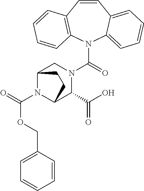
N1(C(=O)N2CC3N(C(OCC4=CC=CC=C4)=O)C(C2C(O)=O)CC3)C2=CC=CC=C2C=CC2=C1C=CC=C2
